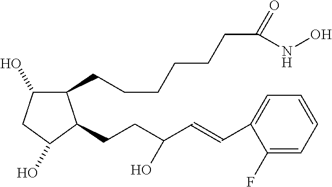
C1(CCCCCCC(=O)NO)C(O)CC(O)C1CCC(C=CC1=CC=CC=C1F)O
